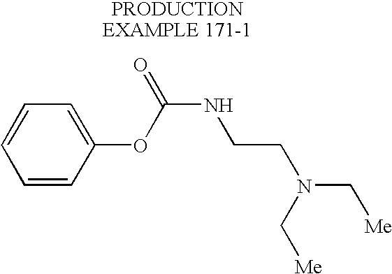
C1=CC=C(OC(NCCN(C[Me])C[Me])=O)C=C1
